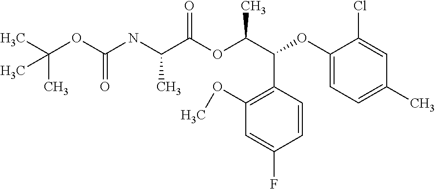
C(OC(NC(C(OC(C(C1=C(OC)C=C(F)C=C1)OC1=CC=C(C)C=C1Cl)C)=O)C)=O)(C)(C)C
